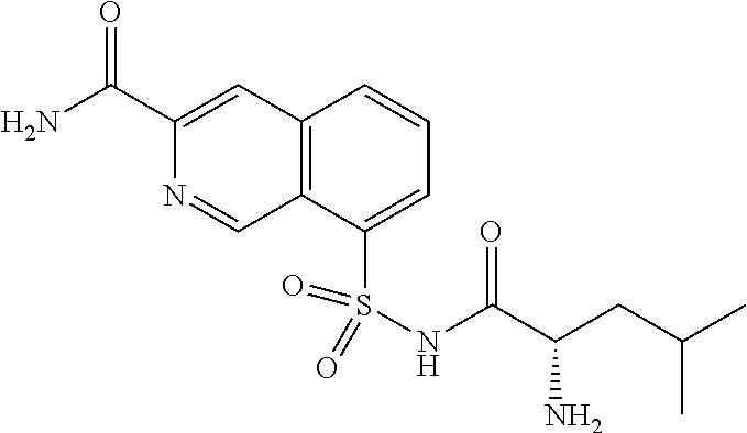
C1(C(N)=O)=CC2=C(C=N1)C(S(NC(C(CC(C)C)N)=O)(=O)=O)=CC=C2
